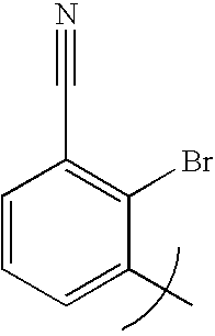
C1=CC=C(C)C(Br)=C1C#N
